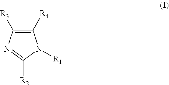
C1([R3])=C([R4])N([R1])C([R2])=N1
